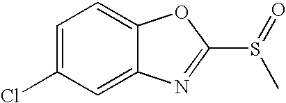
C1=C(Cl)C=C2C(=C1)OC(S(=O)C)=N2
